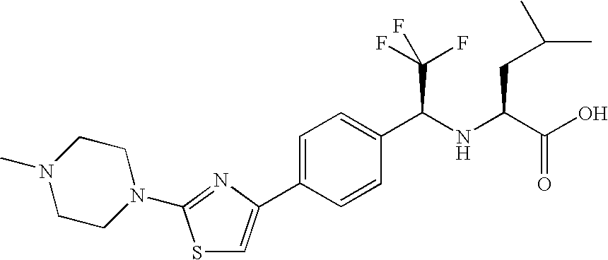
C(C(=O)O)(NC(C1=CC=C(C2=CSC(N3CCN(C)CC3)=N2)C=C1)C(F)(F)F)CC(C)C
